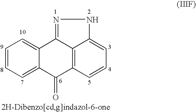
C1=CC=C2C(=C1)C1=NNC3=CC=CC(=C13)C2=O
